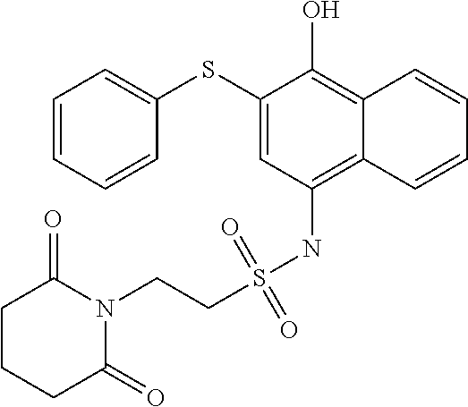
C1=CC=CC(SC2=CC(NS(CCN3C(=O)CCCC3=O)(=O)=O)=C3C(=C2O)C=CC=C3)=C1
